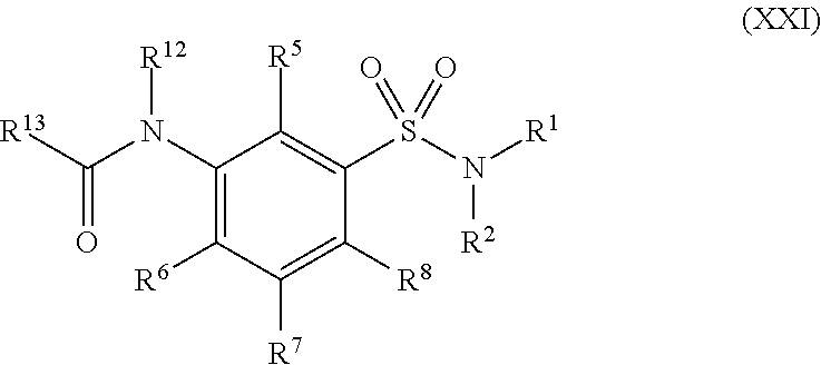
C1(N(C(=O)[R13])[R12])=C([R6])C([R7])=C([R8])C(S(N([R1])[R2])(=O)=O)=C1[R5]
